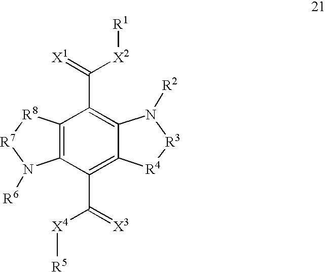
C1(C([X4][R5])=[X3])=C2C(=C(C(=[X1])[X2][R1])C3=C1N([R6])[R7][R8]3)N([R2])[R3][R4]2
